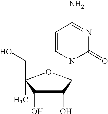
C1(O)C(O)C(CO)(C)OC1N1C(=O)N=C(N)C=C1
